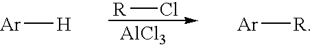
[R]Cl.[AlCl3].[Ar][R].[Ar][H]
